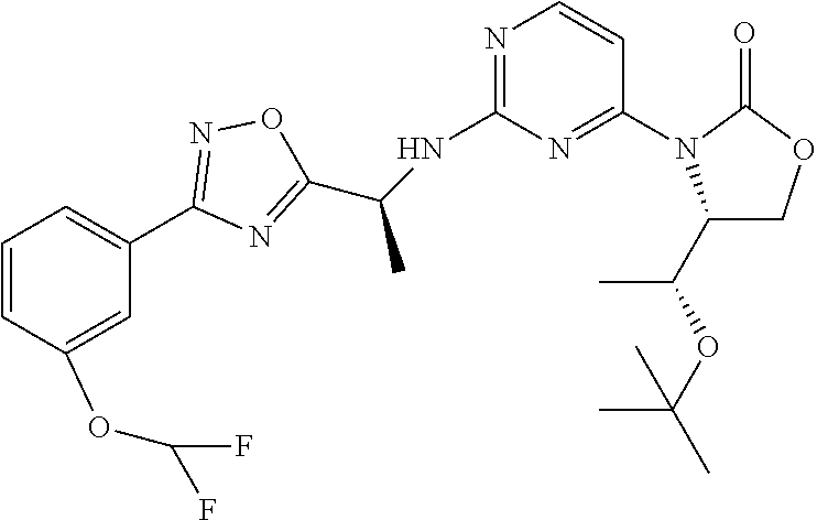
C1(NC(C2=NC(C3=CC=CC(OC(F)F)=C3)=NO2)C)=NC=CC(N2C(C(C)OC(C)(C)C)COC2=O)=N1
